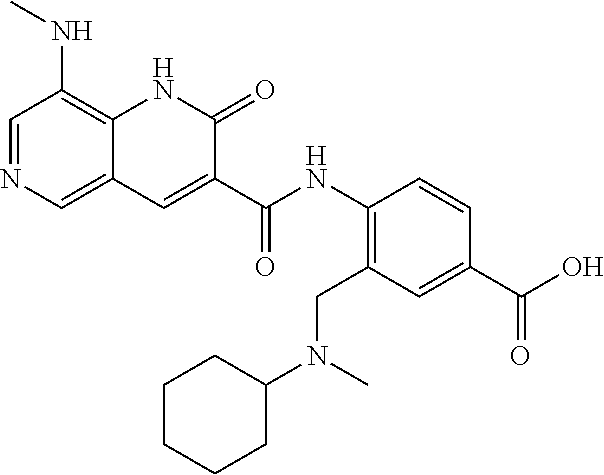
C1=NC=C2C(=C1NC)NC(=O)C(C(NC1=C(CN(C)C3CCCCC3)C=C(C(O)=O)C=C1)=O)=C2
